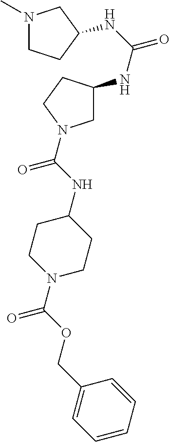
N1(C)CCC(NC(=O)NC2CN(C(NC3CCN(C(=O)OCC4=CC=CC=C4)CC3)=O)CC2)C1
